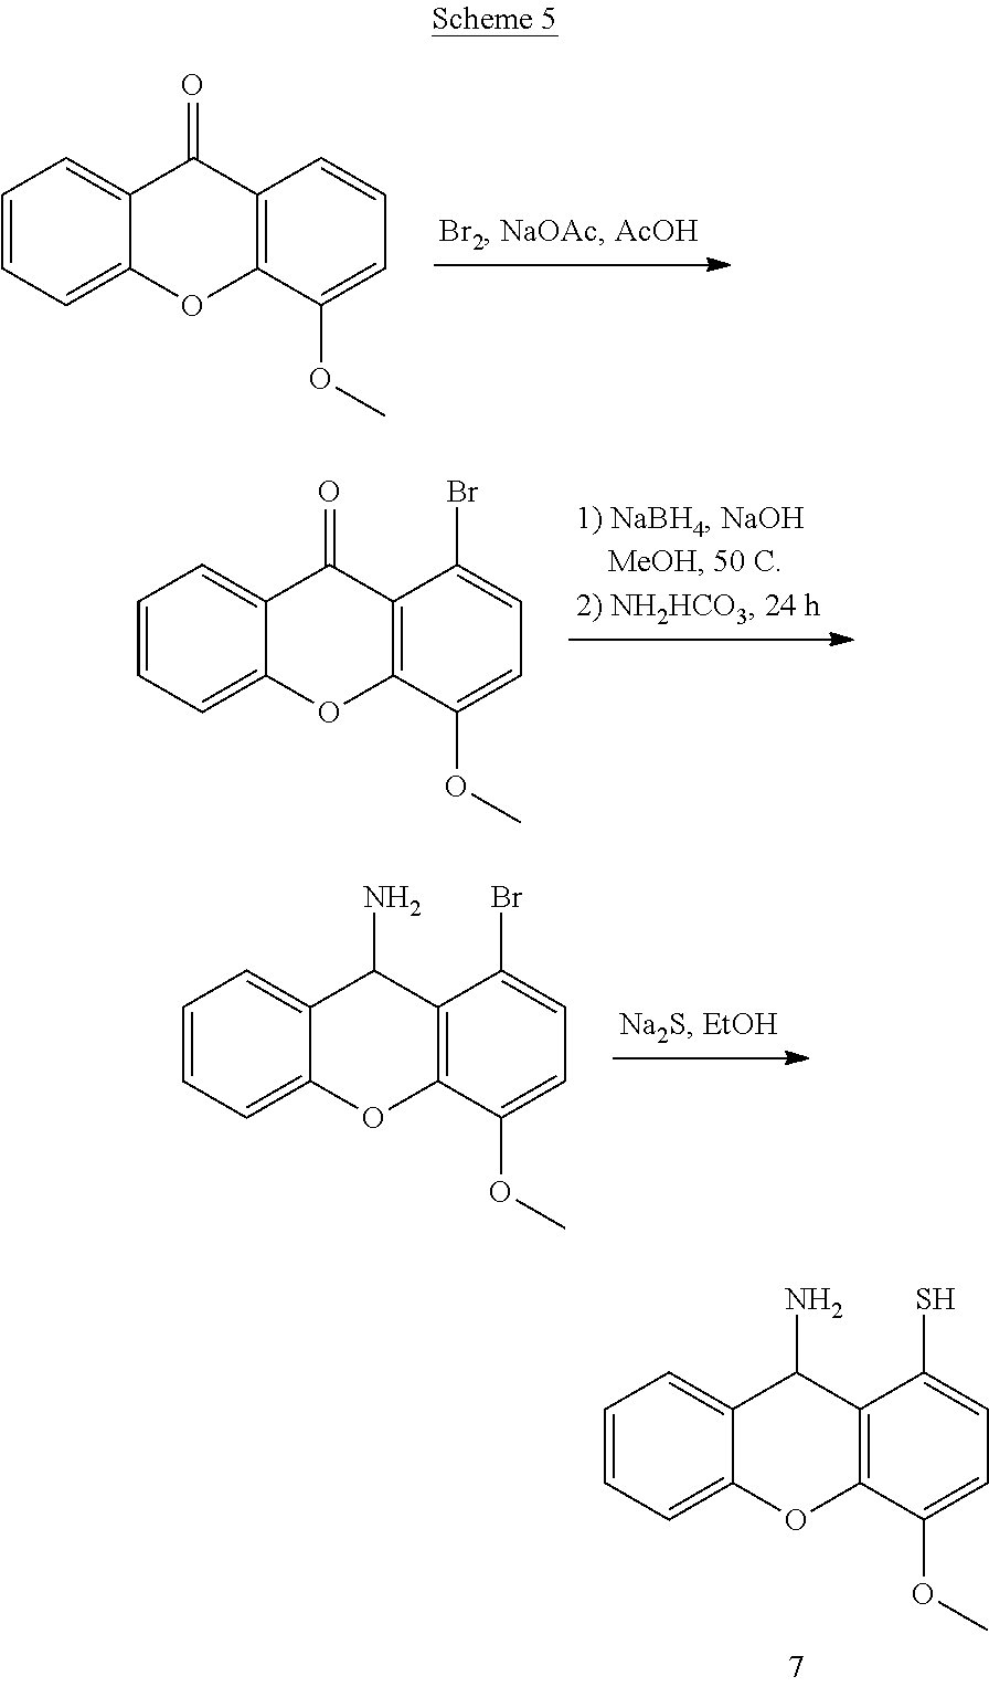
C1=CC=C2C(=C1)C(=O)C1=C(O2)C(OC)=CC=C1.C1=CC=C2C(=C1)C(=O)C1=C(O2)C(OC)=CC=C1Br.C1=CC=C2C(=C1)C(N)C1=C(O2)C(OC)=CC=C1Br.C1=CC=C2C(=C1)C(N)C1=C(O2)C(OC)=CC=C1S
